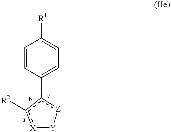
C1=CC(c2[Z][Y][X]c2[R2])=CC=C1[R1]
